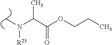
C(C(OCCC)=O)(N(C)[R23])C
